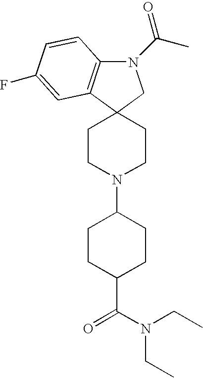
N1(C(C)=O)C2=C(C3(C1)CCN(C1CCC(C(N(CC)CC)=O)CC1)CC3)C=C(F)C=C2
